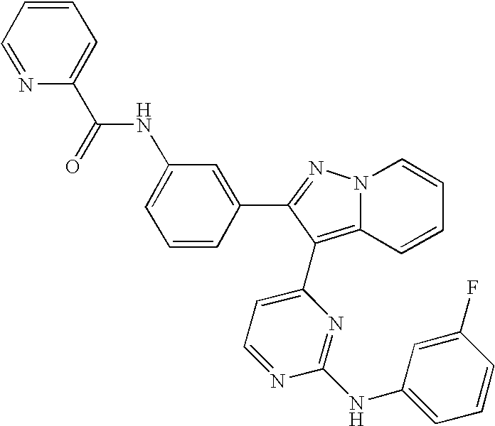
N(C1=CC=CC(C2=NN3C=CC=CC3=C2C2=CC=NC(NC3=CC=CC(F)=C3)=N2)=C1)C(=O)C1=CC=CC=N1
